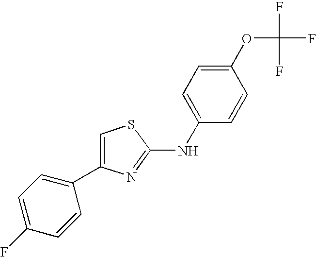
C1=C(NC2=NC(C3=CC=C(F)C=C3)=CS2)C=CC(OC(F)(F)F)=C1
